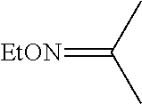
[EtON]=C(C)C
